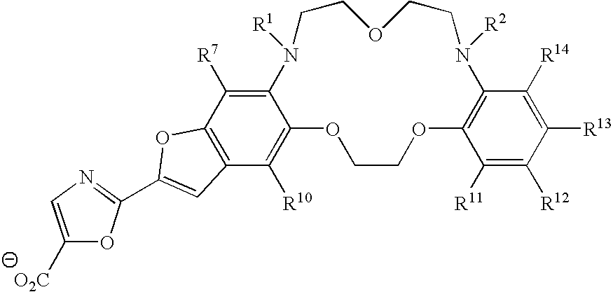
C12=C([R7])C3=C(C([R10])=C1OCCOC1=C(C([R14])=C([R13])C([R12])=C1[R11])N([R2])CCOCCN2[R1])C=C(C1=NC=C([O2C])O1)O3
